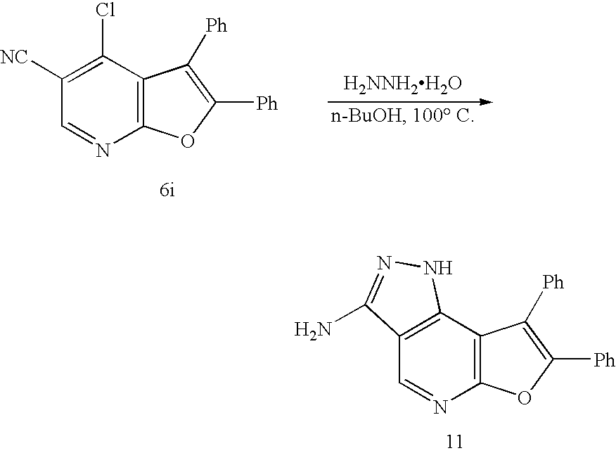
C1([NC])=C(Cl)C2=C(N=C1)OC([Ph])=C2[Ph].[H2NNH2H2O].C12=C(C3=C(N=C1)OC([Ph])=C3[Ph])NN=C2N
